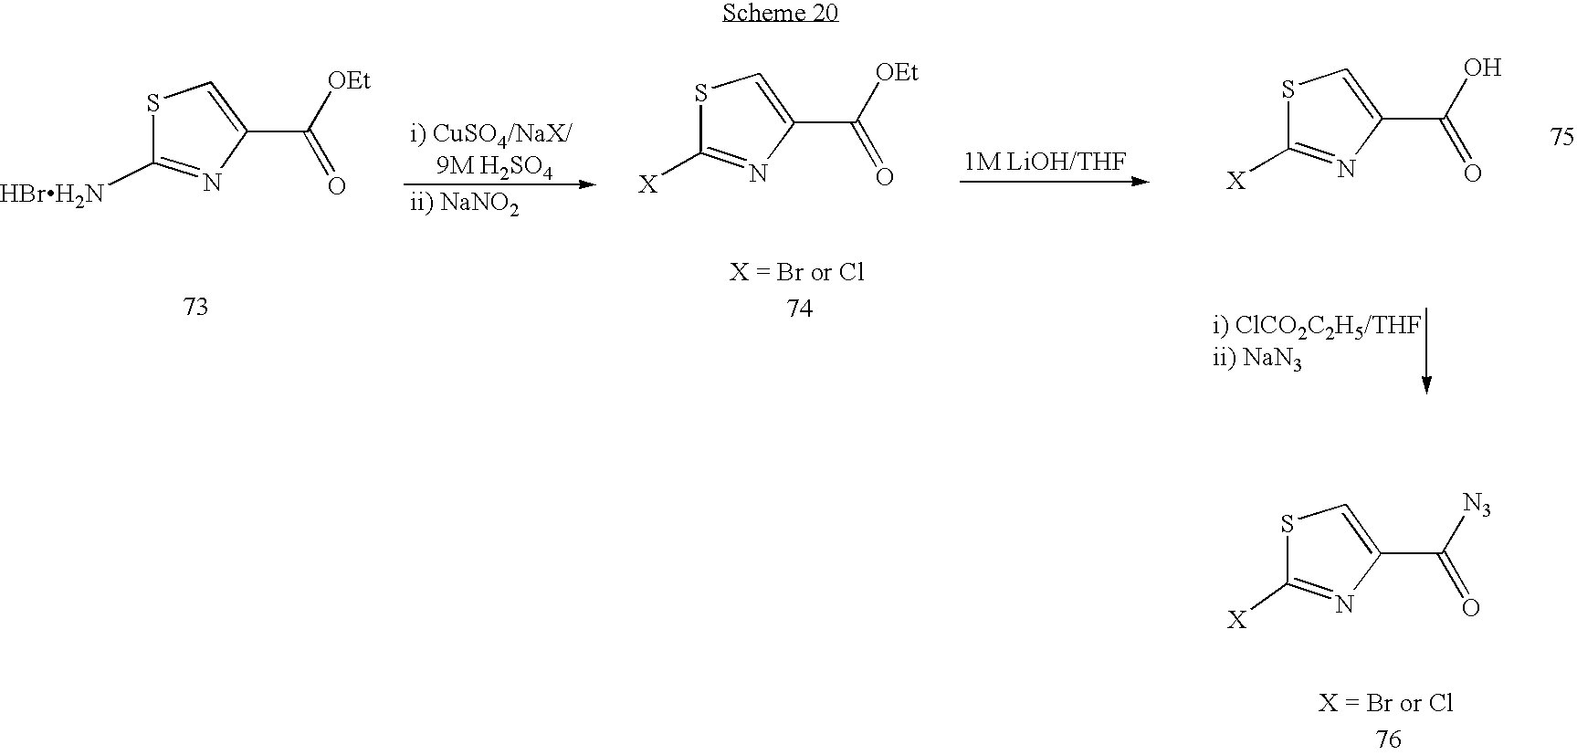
C1=C(C(O)=O)N=C([X])S1.C1=C(C([OEt])=O)N=C([X])S1.C1=C(C([OEt])=O)N=C([HBrH2N])S1.C1=C(C([N3])=O)N=C([X])S1
